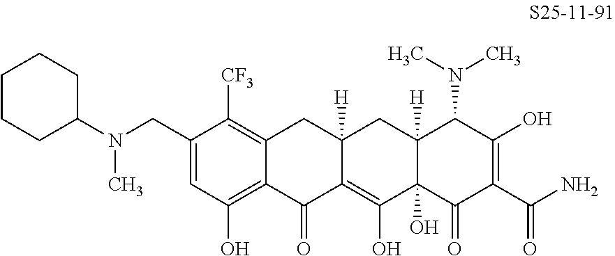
C1(N(C)CC2=CC(O)=C3C(=C2[CF3])CC2([H])C(=C(O)C4(O)C([H])(C2)C(N(C)C)C(O)=C(C(N)=O)C4=O)C3=O)CCCCC1
